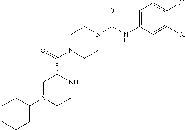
C1N(C(C2CN(C3CCSCC3)CCN2)=O)CCN(C(NC2=CC=C(Cl)C(Cl)=C2)=O)C1
